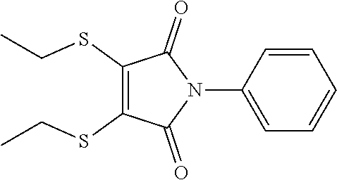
C1=CC(N2C(=O)C(SCC)=C(SCC)C2=O)=CC=C1
